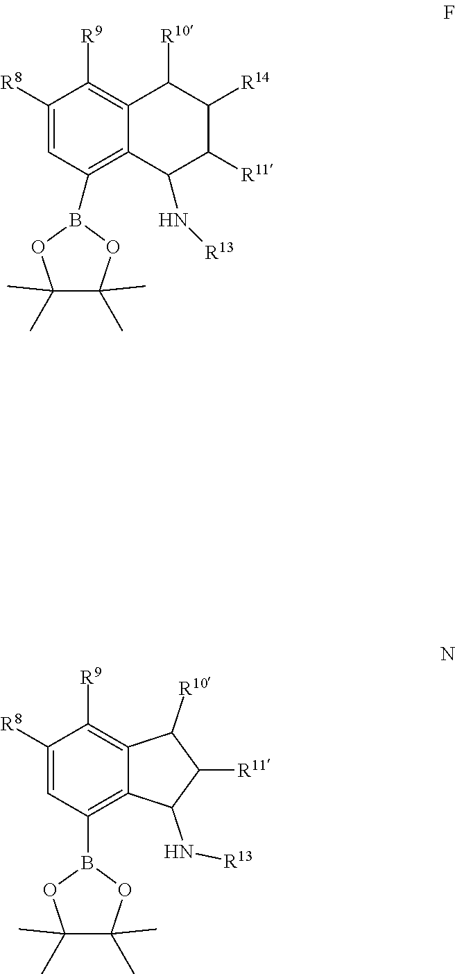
C1([R8])=CC(B2OC(C)(C)C(C)(C)O2)=C2C(=C1[R9])C([R10])C([R11])C2N[R13].C1([R8])=CC(B2OC(C)(C)C(C)(C)O2)=C2C(=C1[R9])C([R10])C([R14])C([R11])C2N[R13]
